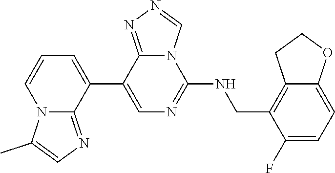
C1(C2=CC=CN3C2=NC=C3C)=CN=C(NCC2=C3C(=CC=C2F)OCC3)N2C1=NN=C2
